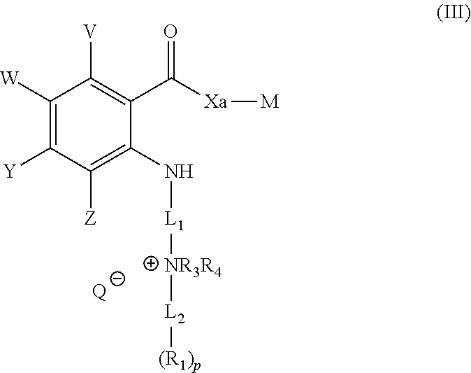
C1([W])=C([Y])C([Z])=C(N[L1][NR3R4][L2][(R1)p])C(C([Xa][M])=O)=C1[V].[Q]
